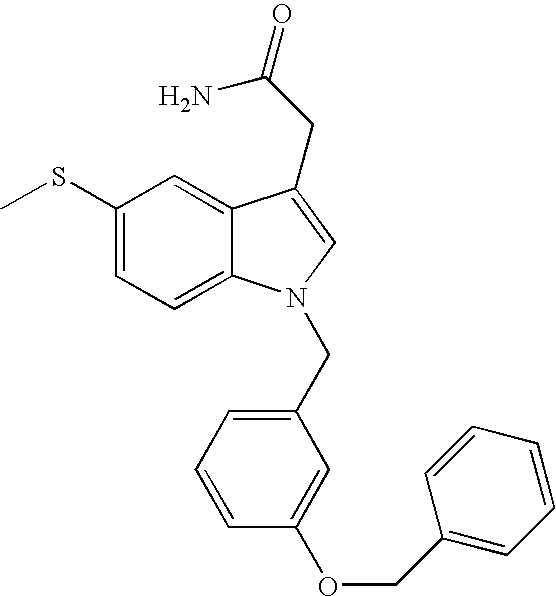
C1(SC)=CC=C2C(=C1)C(CC(=O)N)=CN2CC1=CC=CC(OCC2=CC=CC=C2)=C1
